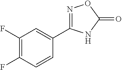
C1(F)=C(F)C=CC(C2=NOC(=O)N2)=C1
